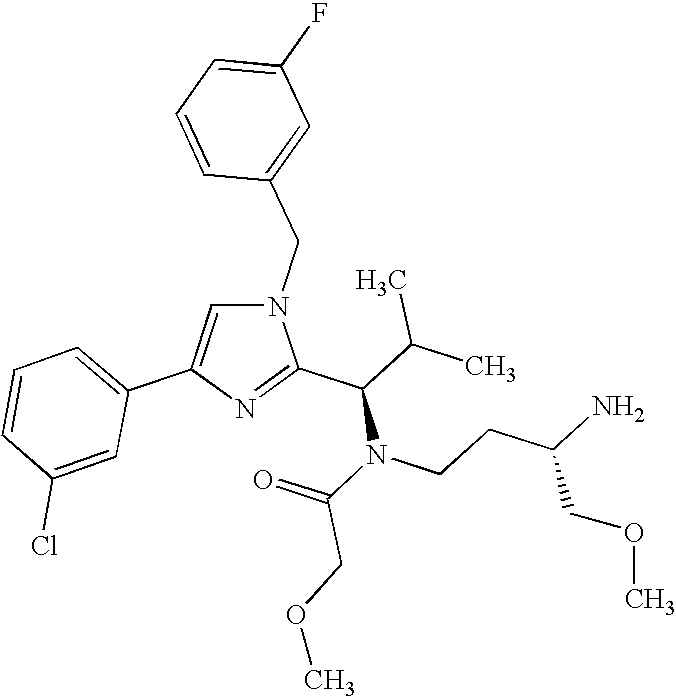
C1=C(C2=CC=CC(Cl)=C2)N=C(C(N(C(COC)=O)CCC(N)COC)C(C)C)N1CC1=CC(F)=CC=C1
